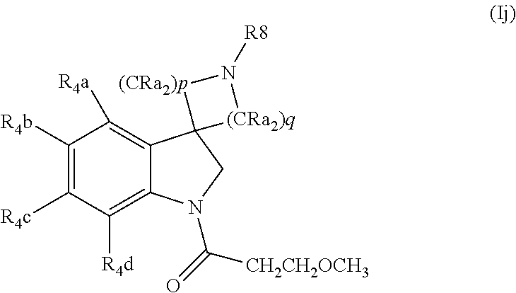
C12=C([R4a])C([R4b])=C([R4c])C([R4d])=C1N(C([CH2CH2OCH3])=O)CC21[(CRa2)p]N([R8])[(CRa2)q]1
